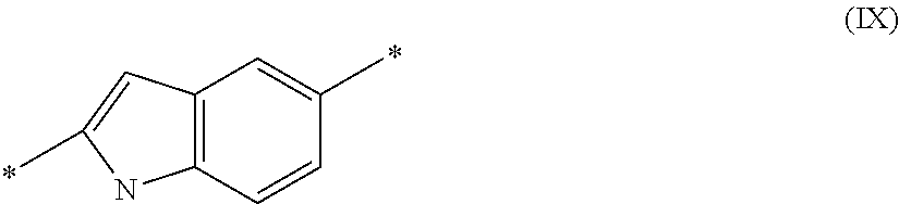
C12=C(C=CC(C)=C1)NC(C)=C2
